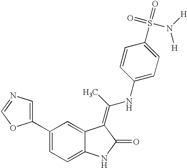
C1(C2=CN=CO2)=CC=C2C(=C1)C(=C(NC1=CC=C(S(=O)(=O)N([H])[H])C=C1)C)C(=O)N2
